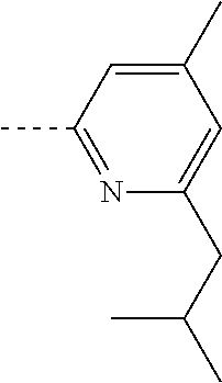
C1(C)=CC(C)=NC(CC(C)C)=C1
